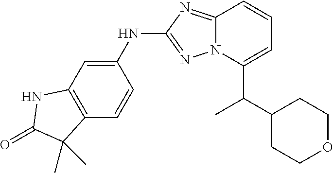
C1(NC2=NN3C(=N2)C=CC=C3C(C)C2CCOCC2)=CC2=C(C=C1)C(C)(C)C(=O)N2
